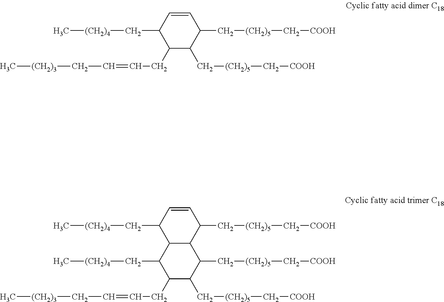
C1=CC(C[(CH2)4]C)C(CC=CC[(CH2)3]C)C(C[(CH2)5]C[COOH])C1C[(CH2)5]C[COOH].C12C(C(C[(CH2)4]C)C(CC=CC[(CH2)3]C)C(C[(CH2)5]C[COOH])C1C[(CH2)5]C[COOH])C(C[(CH2)4]C)C=CC2C[(CH2)5]C[COOH]
